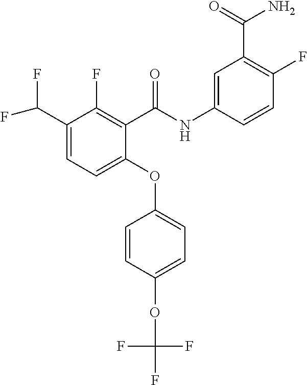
C1(C(F)F)=CC=C(OC2=CC=C(OC(F)(F)F)C=C2)C(C(NC2=CC(C(=O)N)=C(F)C=C2)=O)=C1F
